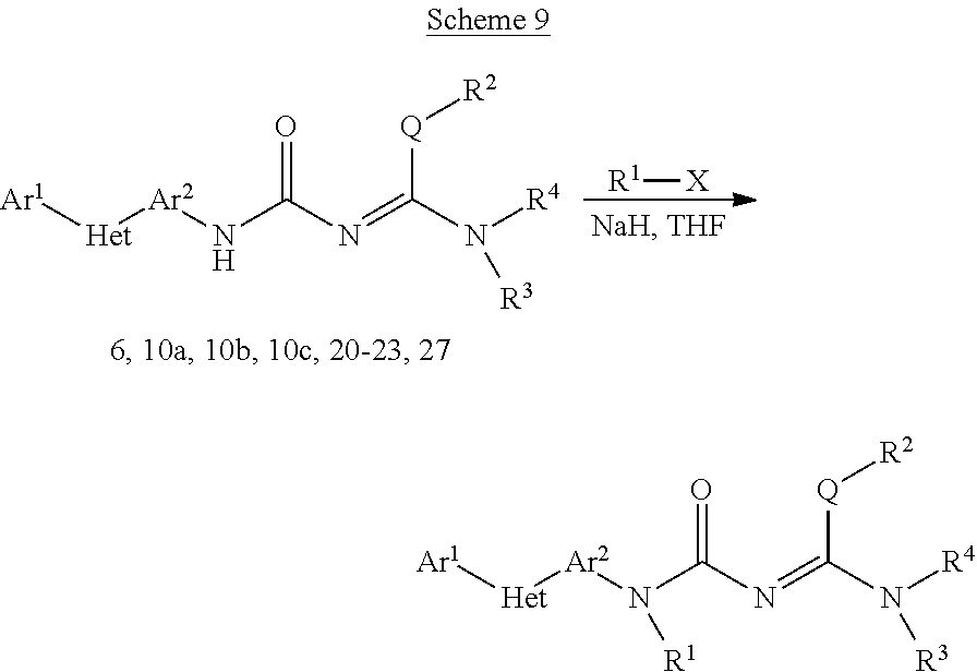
[Ar1][Het][Ar2]NC(N=C(N([R4])[R3])[Q][R2])=O.[R1][X].[Ar1][Het][Ar2]N(C(N=C(N([R4])[R3])[Q][R2])=O)[R1]
